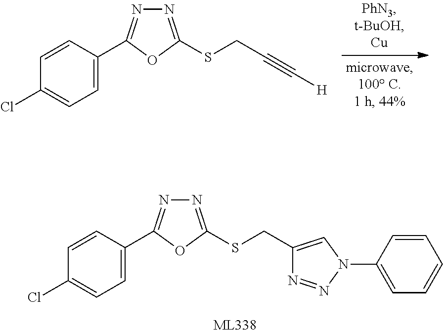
N1=C(SCC2=CN(C3=CC=CC=C3)N=N2)OC(C2=CC=C(Cl)C=C2)=N1.N1=C(SCC#C[H])OC(C2=CC=C(Cl)C=C2)=N1
